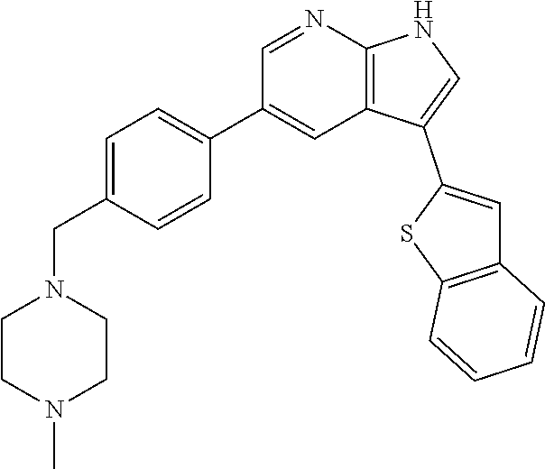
C1=C(CN2CCN(C)CC2)C=CC(C2=CC3=C(N=C2)NC=C3C2=CC3=C(S2)C=CC=C3)=C1
